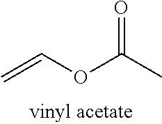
C=COC(C)=O
